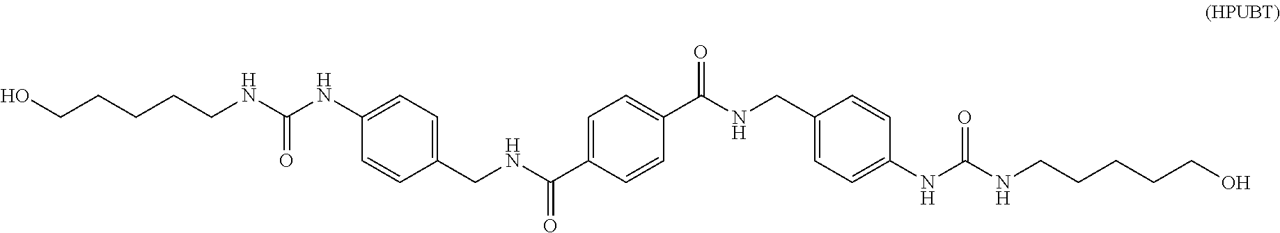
C1(CNC(C2=CC=C(C(NCC3=CC=C(NC(NCCCCCO)=O)C=C3)=O)C=C2)=O)=CC=C(NC(NCCCCCO)=O)C=C1
